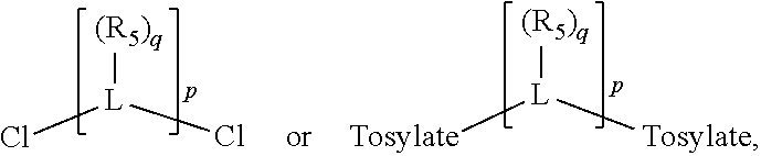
[(R5)q][L](Cl)Cl.[(R5)q][L]([Tosylate])[Tosylate]
